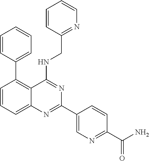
C1=CC=CC=C1C1=C2C(=CC=C1)N=C(C1=CN=C(C(N)=O)C=C1)N=C2NCC1=NC=CC=C1
